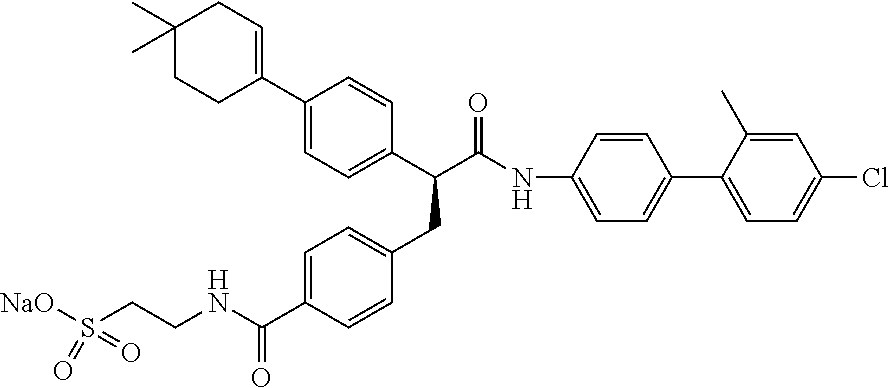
C1=C(C(NCCS([NaO])(=O)=O)=O)C=CC(CC(C(NC2=CC=C(C3=CC=C(Cl)C=C3C)C=C2)=O)C2=CC=C(C3=CCC(C)(C)CC3)C=C2)=C1
